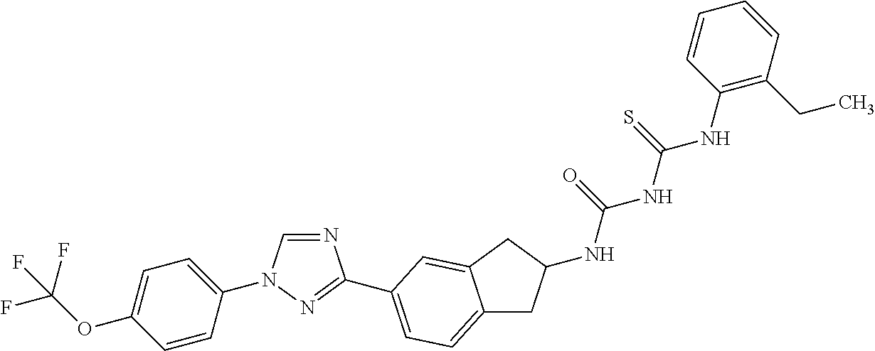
C1=CC(N2C=NC(C3=CC=C4CC(NC(=O)NC(NC5=C(CC)C=CC=C5)=S)CC4=C3)=N2)=CC=C1OC(F)(F)F
